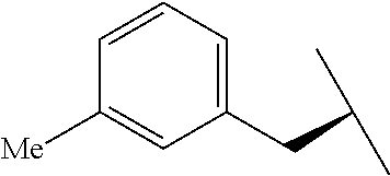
C(C(C)C)C1=CC=CC([Me])=C1
